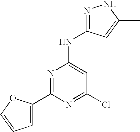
C1=C(C2=NC(NC3=NNC(C)=C3)=CC(Cl)=N2)OC=C1
